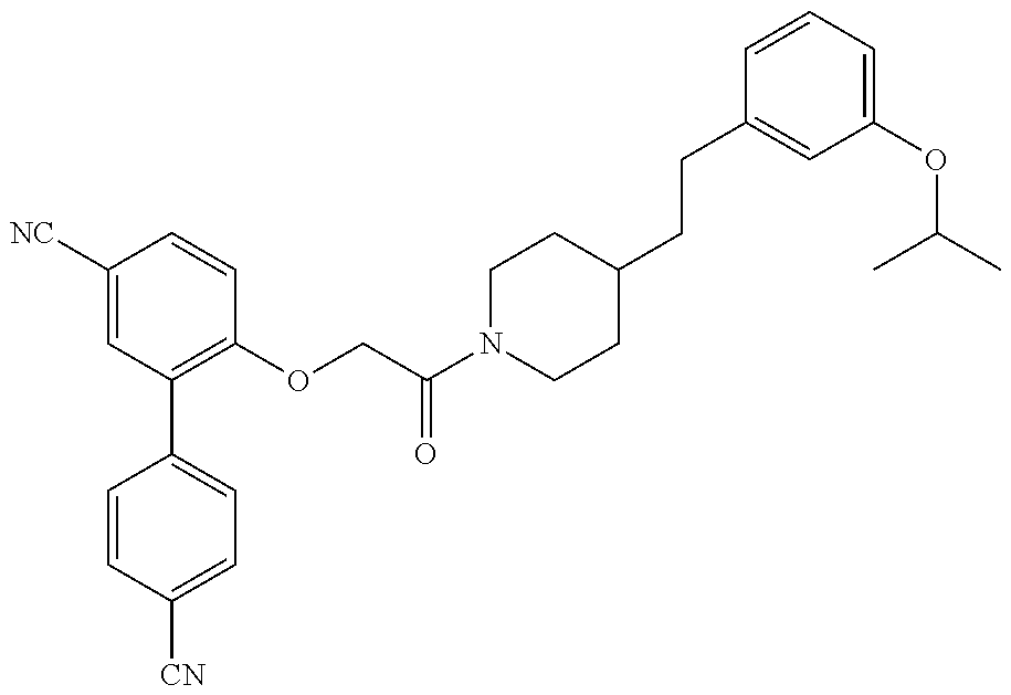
C1=CC([CN])=CC=C1C1=C(OCC(N2CCC(CCC3=CC(OC(C)C)=CC=C3)CC2)=O)C=CC([NC])=C1
